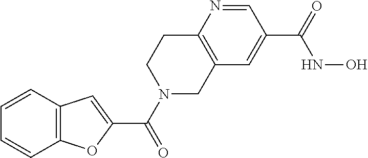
C12=C(C=CC=C1)C=C(C(N1CC3=C(CC1)N=CC(C(=O)NO)=C3)=O)O2
